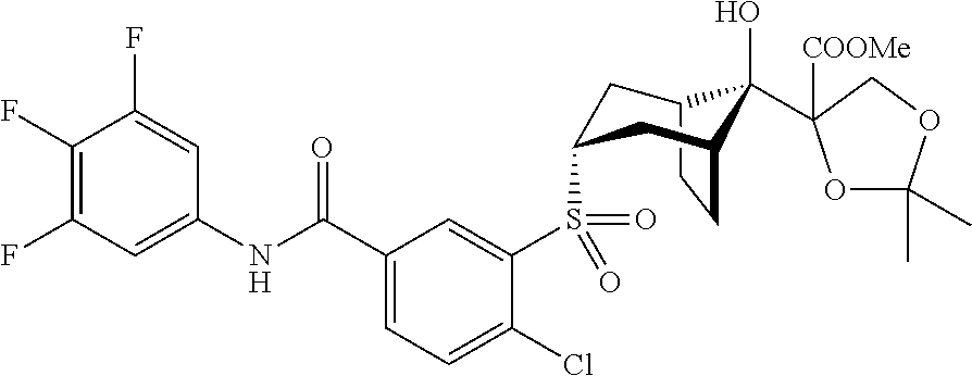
C12CCC(CC(S(C3=CC(C(NC4=CC(F)=C(F)C(F)=C4)=O)=CC=C3Cl)(=O)=O)C1)C2(O)C1([COOMe])OC(C)(C)OC1
